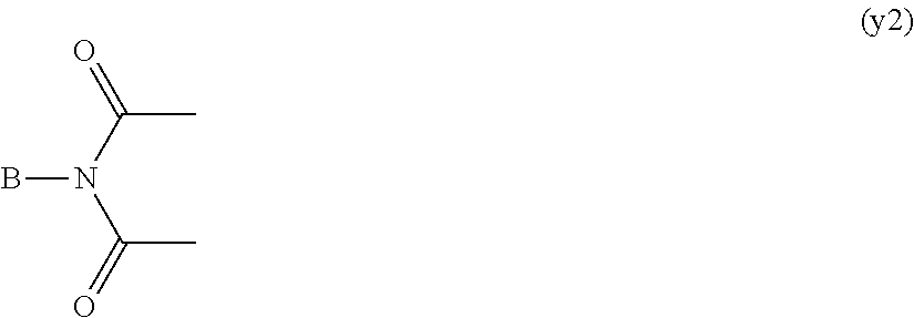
CC(N(C(=O)C)B)=O
